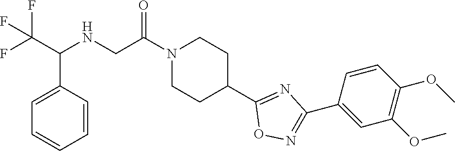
N1(C(CNC(C(F)(F)F)C2=CC=CC=C2)=O)CCC(C2=NC(C3=CC(OC)=C(OC)C=C3)=NO2)CC1
